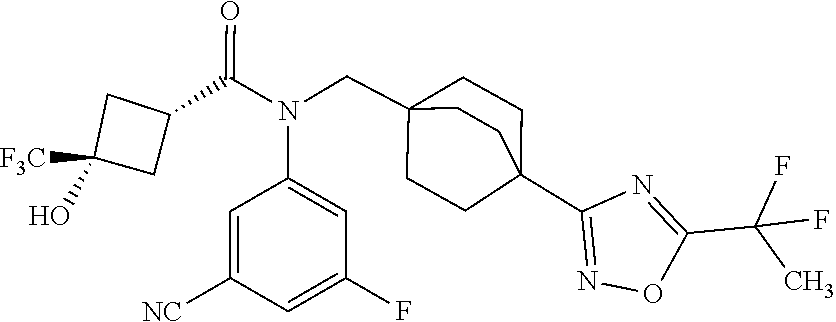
N(C(C1CC([F3C])(O)C1)=O)(CC12CCC(C3=NOC(C(C)(F)F)=N3)(CC1)CC2)C1=CC(F)=CC([NC])=C1
